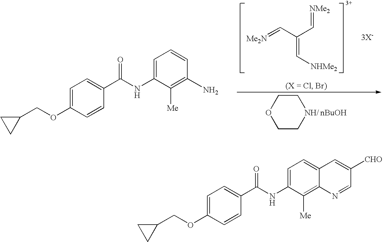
C1COCC[NH/]1.[nBuOH].[Me2N]=CC(C=[NMe2])=C[NHMe2].[3X-].C1=C(NC(C2=CC=C(OCC3CC3)C=C2)=O)C([Me])=C(N)C=C1.C1=C(NC(C2=CC=C(OCC3CC3)C=C2)=O)C([Me])=C2C(=C1)C=C([CHO])C=N2
